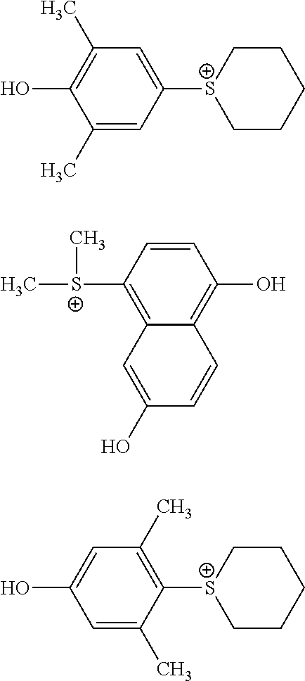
C1(C)=CC([S+]2CCCCC2)=CC(C)=C1O.C1=CC([S+](C)C)=C2C(=C1O)C=CC(O)=C2.C1=C(C)C([S+]2CCCCC2)=C(C)C=C1O
